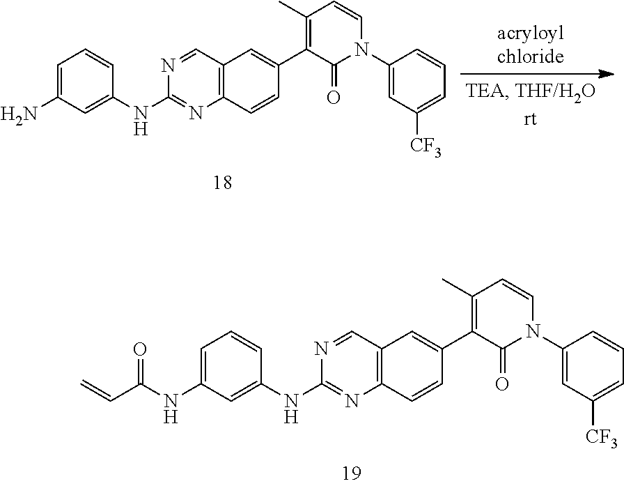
C1=C(NC(C=C)=O)C=C(NC2=NC3=C(C=N2)C=C(C2=C(C)C=CN(C4=CC([CF3])=CC=C4)C2=O)C=C3)C=C1.C1=C(N)C=C(NC2=NC3=C(C=N2)C=C(C2=C(C)C=CN(C4=CC([CF3])=CC=C4)C2=O)C=C3)C=C1
